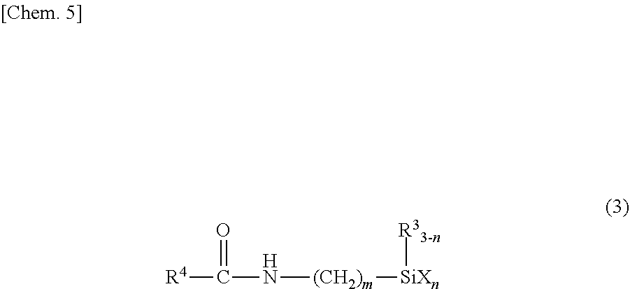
[R4]C(=O)N[(CH2)m][SiXn][R33-n]
